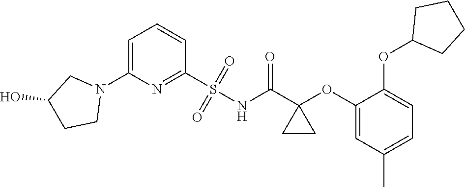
C1=C(N2CC(O)CC2)N=C(S(NC(C2(OC3=CC(C)=CC=C3OC3CCCC3)CC2)=O)(=O)=O)C=C1
